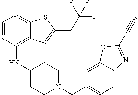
C1=NC(NC2CCN(CC3=CC=C4C(=C3)OC(C#N)=N4)CC2)=C2C(=N1)SC(CC(F)(F)F)=C2
